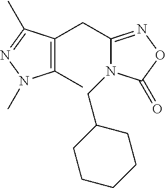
C1(C)=C(CC2=NOC(=O)N2CC2CCCCC2)C(C)=NN1C
